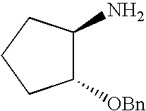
C1(N)C([OBn])CCC1
